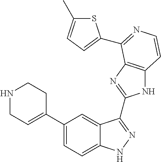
C1(C2=CCNCC2)=CC=C2C(=C1)C(C1=NC3=C(N1)C=CN=C3C1=CC=C(C)S1)=NN2
